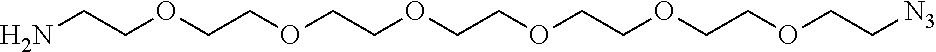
NCCOCCOCCOCCOCCOCCOCC[N3]
